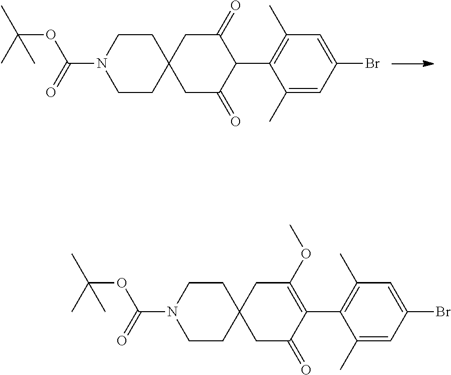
C1CC2(CCN1C(=O)OC(C)(C)C)CC(=O)C(C1=C(C)C=C(Br)C=C1C)C(=O)C2.C1CC2(CCN1C(=O)OC(C)(C)C)CC(=O)C(C1=C(C)C=C(Br)C=C1C)=C(OC)C2
